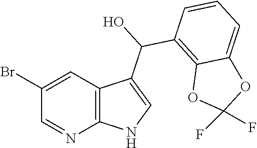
C1(Br)=CC2=C(N=C1)NC=C2C(O)C1=C2C(=CC=C1)OC(F)(F)O2
